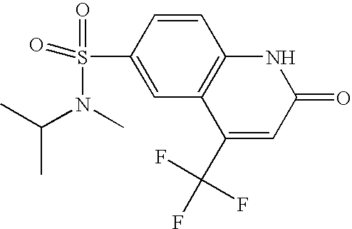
C1(S(=O)(=O)N(C)C(C)C)=CC2=C(C=C1)NC(=O)C=C2C(F)(F)F
